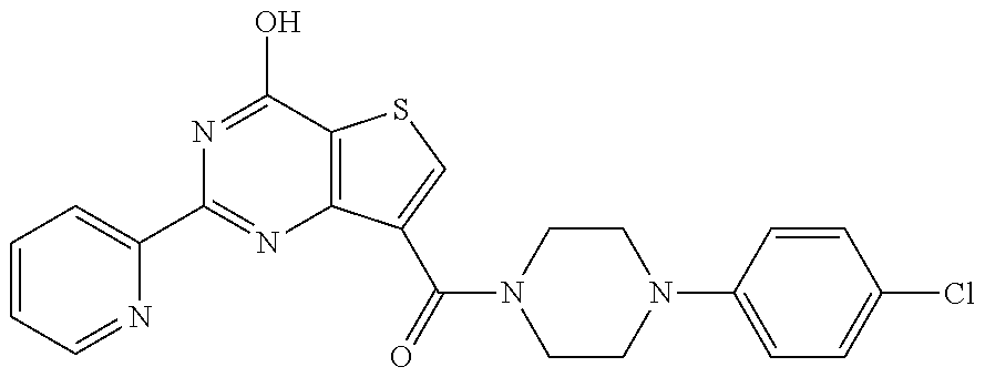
C1(C2=NC3=C(C(O)=N2)SC=C3C(=O)N2CCN(C3=CC=C(Cl)C=C3)CC2)=CC=CC=N1
